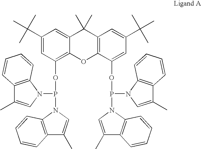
C12=C(N(P(N3C=C(C)C4=C3C=CC=C4)OC3=C4C(=CC(C(C)(C)C)=C3)C(C)(C)C3=C(O4)C(OP(N4C5=C(C(C)=C4)C=CC=C5)N4C5=C(C(C)=C4)C=CC=C5)=CC(C(C)(C)C)=C3)C=C1C)C=CC=C2
